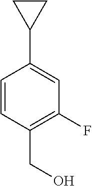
C1=CC(CO)=C(F)C=C1C1CC1
